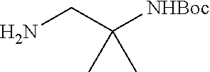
NCC([NHBoc])(C)C
